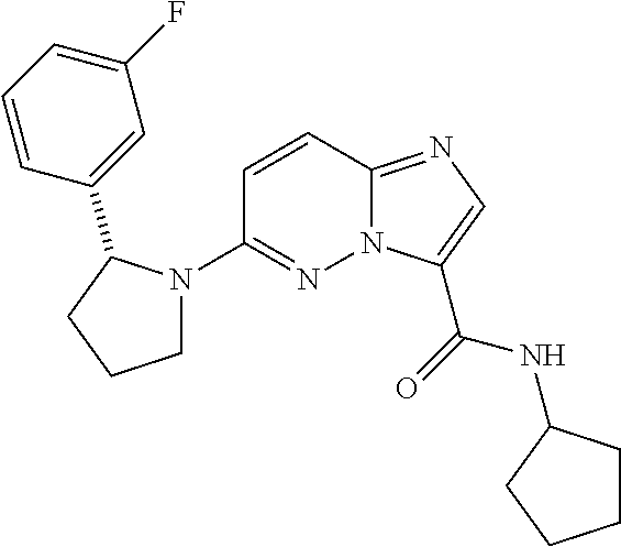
N12C(=NC=C1C(=O)NC1CCCC1)C=CC(N1CCCC1C1=CC(F)=CC=C1)=N2
